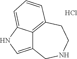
C12=CNC3=CC=CC(=C13)CCNC2.Cl
